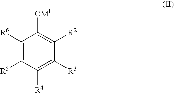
C1([R6])=C([R5])C([R4])=C([R3])C([R2])=C1[OM1]
